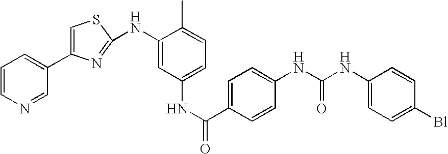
C(=O)(NC1=CC=C(C)C(NC2=NC(C3=CC=CN=C3)=CS2)=C1)C1=CC=C(NC(NC2=CC=C([Bl])C=C2)=O)C=C1
